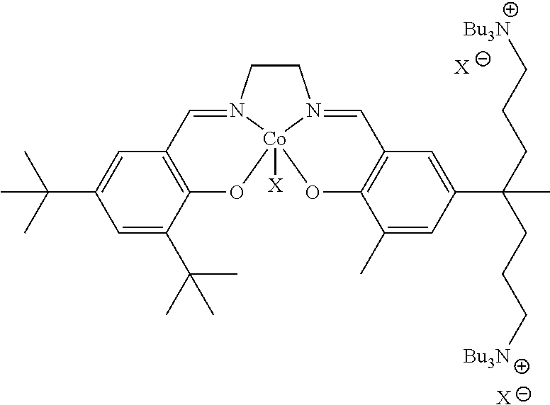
C1=C(C(C)(C)C)C=C(C(C)(C)C)C2=C1C=N1CCN3=CC4=C(C(C)=CC(C(CCC[Bu3N])(C)CCC[Bu3N])=C4)O[Co]13([X])O2.[X].[X]
